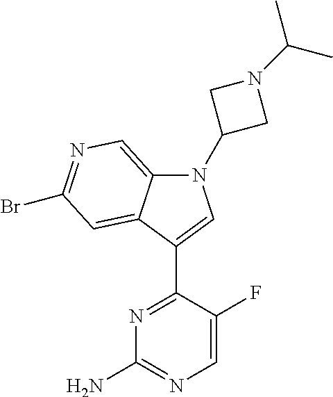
N1=C(C2=CN(C3CN(C(C)C)C3)C3=CN=C(Br)C=C32)C(F)=CN=C1N
